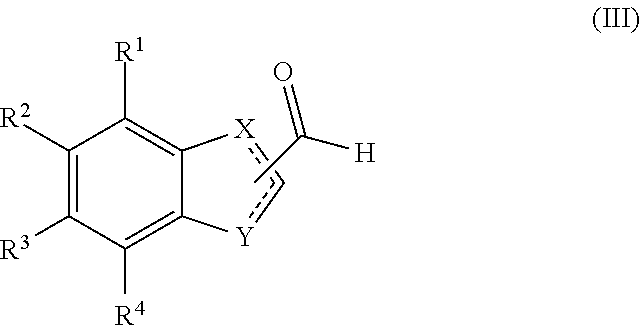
[Y]1c[X]C2=C([R1])C([R2])=C([R3])C([R4])=C12.CC(=O)[H]
